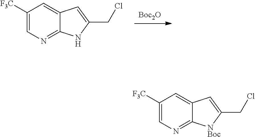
[Boc2O].C1([F3C])=CN=C2C(=C1)C=C(CCl)N2.C1([F3C])=CN=C2C(=C1)C=C(CCl)[NBoc]2
